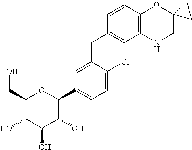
C1(CO)C(O)C(O)C(O)C(C2=CC=C(Cl)C(CC3=CC4=C(C=C3)OC3(CN4)CC3)=C2)O1
